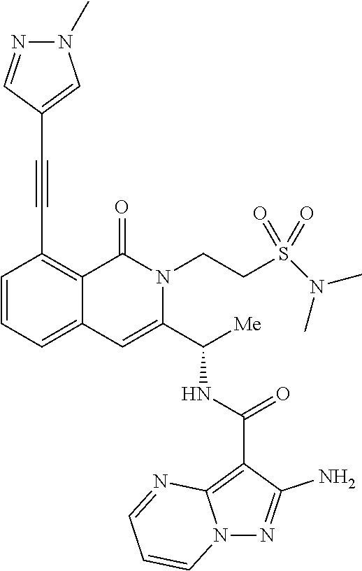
C1=CC=C2C(=C1C#CC1=CN(C)N=C1)C(=O)N(CCS(=O)(=O)N(C)C)C(C([Me])NC(C1=C3N(N=C1N)C=CC=N3)=O)=C2
